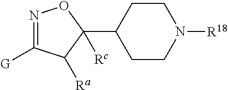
N1=C([G])C([Ra])C(C2CCN([R18])CC2)([Rc])O1
